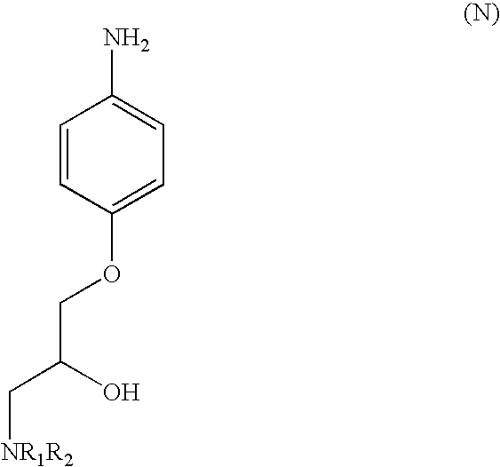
C1=CC(OCC(C[NR1R2])O)=CC=C1N
